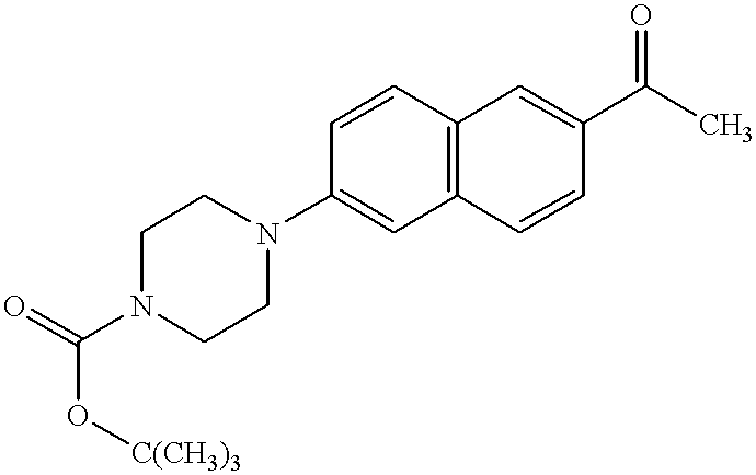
C1N(C(=O)O[C(CH3)3])CCN(C2=CC3=C(C=C2)C=C(C(C)=O)C=C3)C1
